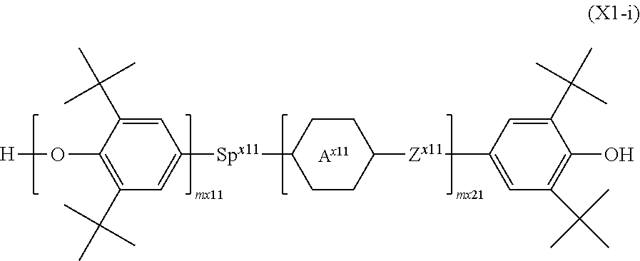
[H]OC1=C(C(C)(C)C)C=C([Spx11]C2CCC([Zx11]C3=CC(C(C)(C)C)=C(O)C(C(C)(C)C)=C3)CC2)C=C1C(C)(C)C
